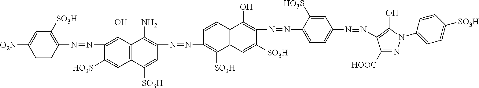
C1=CC(N=NC2=C(O)C3=C(C=C2[HO3S])C([SO3H])=CC(N=NC2=C([SO3H])C4=C(C=C2)C(O)=C(N=NC2=CC=C(N=NC5=C(O)N(C6=CC=C([SO3H])C=C6)N=C5[HOOC])C=C2[HO3S])C([SO3H])=C4)=C3N)=C([SO3H])C=C1[O2N]
